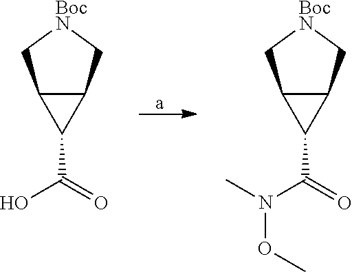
C12C(C[BocN]C1)C2C(O)=O.C12C(C[BocN]C1)C2C(N(C)OC)=O
